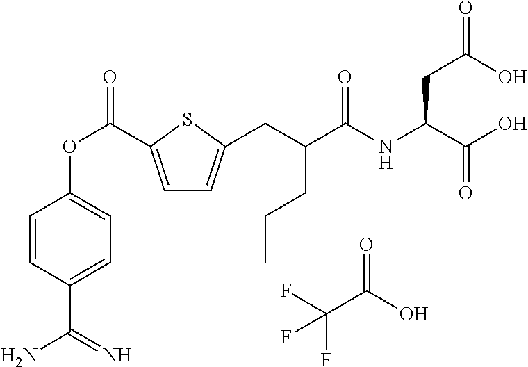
FC(C(O)=O)(F)F.C1=C(C(OC2=CC=C(C(=N)N)C=C2)=O)SC(CC(C(NC(C(O)=O)CC(O)=O)=O)CCC)=C1
